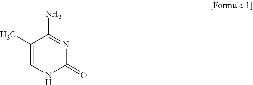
C1(C)=CNC(=O)N=C1N
